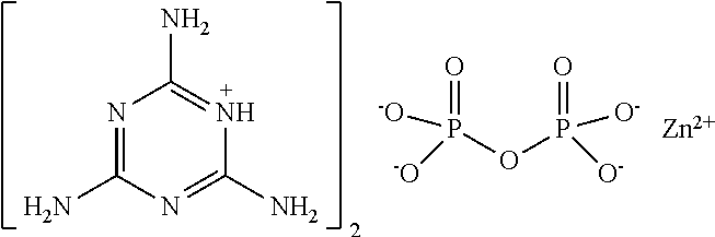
N1=C(N)N=C(N)N=C1N.O=P(OP(=O)([O-])[O-])([-O])[-O].[Zn]
